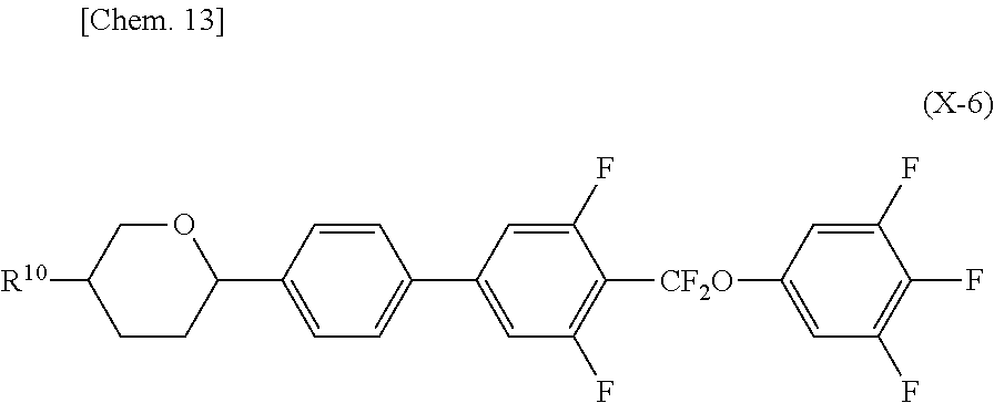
O1CC([R10])CCC1C1=CC=C(C2=CC(F)=C([CF2O]C3=CC(F)=C(F)C(F)=C3)C(F)=C2)C=C1
